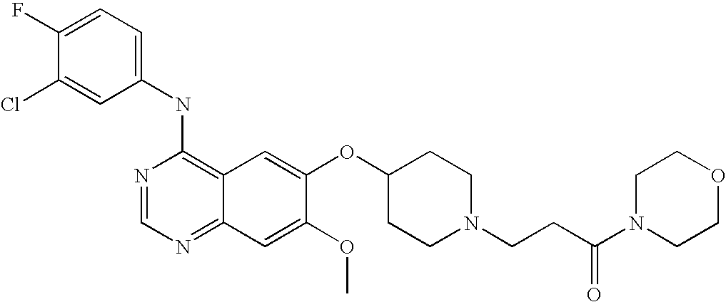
C1=C(Cl)C(F)=CC=C1NC1=C2C(=NC=N1)C=C(OC)C(OC1CCN(CCC(N3CCOCC3)=O)CC1)=C2
